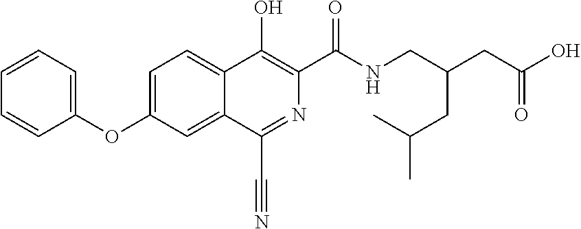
C1(OC2=CC=C3C(=C2)C(C#N)=NC(C(NCC(CC(O)=O)CC(C)C)=O)=C3O)=CC=CC=C1
